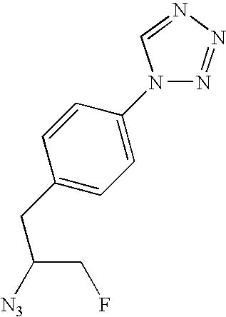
C1=CC(CC(CF)[N3])=CC=C1N1N=NN=C1
